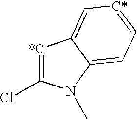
[*C]1=C(Cl)N(C)C2=CC=[C*]C=C12
